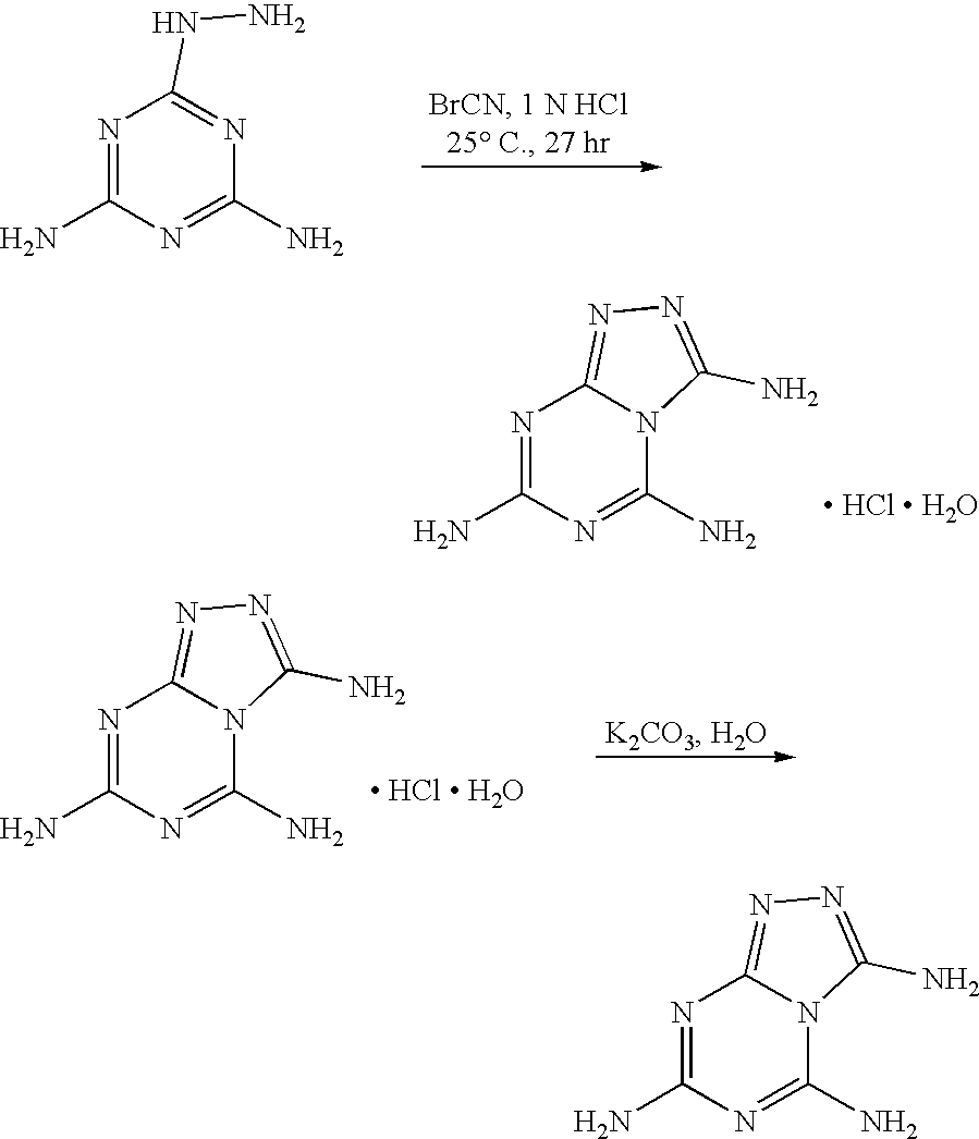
N1=C(N)N=C(N)N2C1=NN=C2N.N1=C(N)N=C(N)N=C1NN.N1=C(N)N=C(N)N2C1=NN=C2N.[ HCl  H2O].N1=C(N)N=C(N)N2C1=NN=C2N.[ HCl  H2O]
